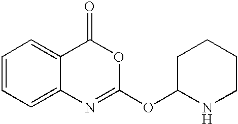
C1=CC=C2C(=C1)C(=O)OC(OC1NCCCC1)=N2
